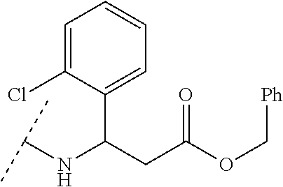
C1(C(CC(OC[Ph])=O)NC(C)C)=CC=CC=C1Cl
